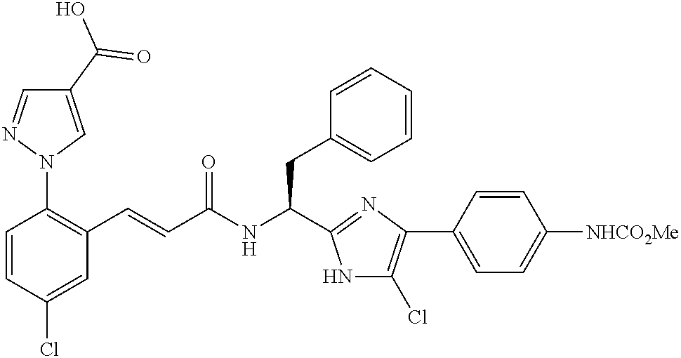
C1=CC(Cl)=CC(C=CC(NC(CC2=CC=CC=C2)C2=NC(C3=CC=C([NHCO2Me])C=C3)=C(Cl)N2)=O)=C1N1C=C(C(O)=O)C=N1
